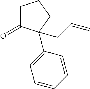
C1C(=O)C(C2=CC=CC=C2)(CC=C)CC1
